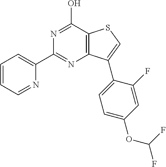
C1=CC=NC(C2=NC3=C(C(O)=N2)SC=C3C2=CC=C(OC(F)F)C=C2F)=C1
